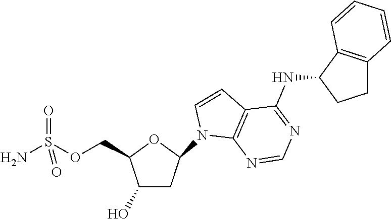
C1(O)CC(N2C3=C(C=C2)C(NC2CCC4=C2C=CC=C4)=NC=N3)OC1COS(N)(=O)=O
